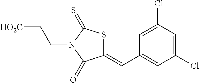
C1(=CC2=CC(Cl)=CC(Cl)=C2)SC(=S)N(CC[HO2C])C1=O
